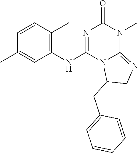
C1=CC(C)=C(NC2=NC(=O)N(C)C3=NCC(CC4=CC=CC=C4)N23)C=C1C
